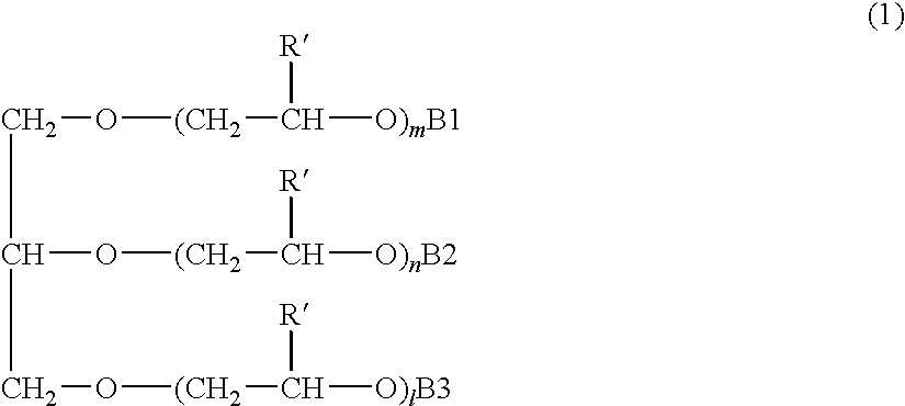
C(C(O[(CH2]C([O)nB2])[R])CO[(CH2]C([O)lB3])[R])O[(CH2]C([O)mB1])[R]
